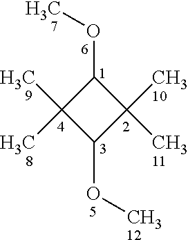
O(C1C(C)(C)C(OC)C1(C)C)C
